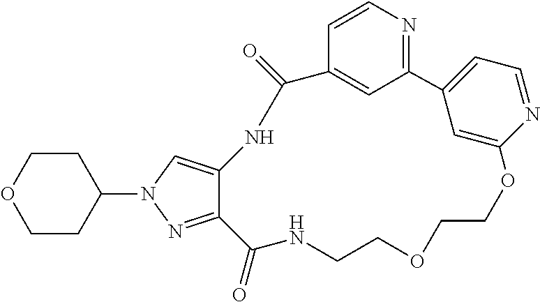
C1(N2C=C3C(=N2)C(=O)NCCOCCOC2=CC(=CC=N2)C2=NC=CC(=C2)C(=O)N3)CCOCC1
